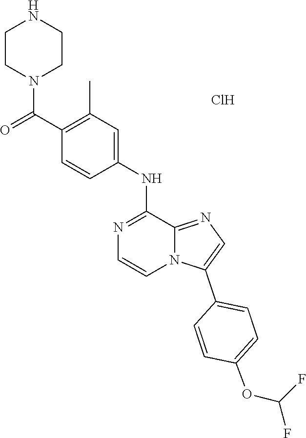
Cl.O=C(C1=C(C)C=C(NC2=NC=CN3C2=NC=C3C2=CC=C(OC(F)F)C=C2)C=C1)N1CCNCC1
